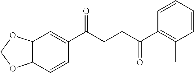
C1(C(CCC(C2=C(C)C=CC=C2)=O)=O)=CC2=C(C=C1)OCO2
